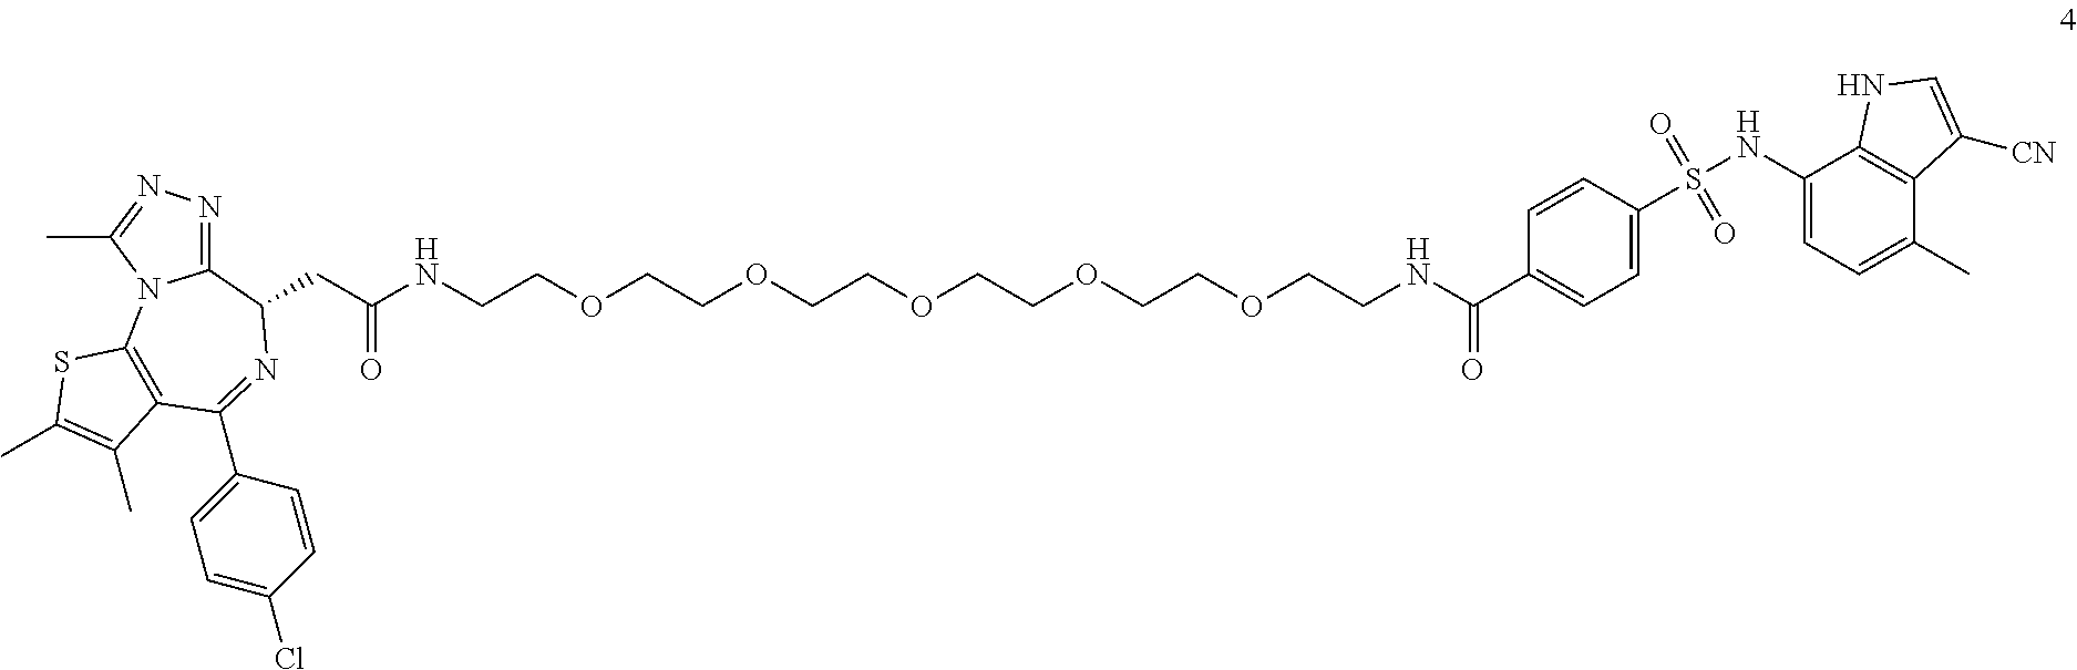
C1=CC(S(NC2=CC=C(C)C3=C2NC=C3[CN])(=O)=O)=CC=C1C(=O)NCCOCCOCCOCCOCCOCCNC(CC1C2=NN=C(C)N2C2=C(C(C3=CC=C(Cl)C=C3)=N1)C(C)=C(C)S2)=O
